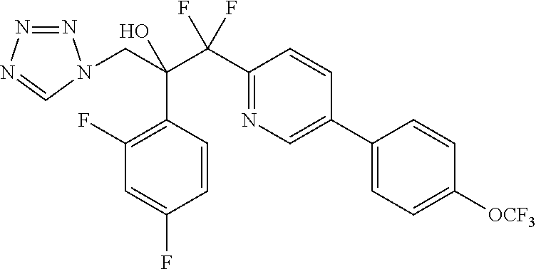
C1(F)=C(C(CN2N=NN=C2)(O)C(C2=NC=C(C3=CC=C([OCF3])C=C3)C=C2)(F)F)C=CC(F)=C1
